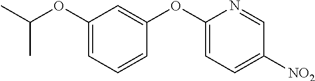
C1(OC2=CC(OC(C)C)=CC=C2)=CC=C([NO2])C=N1
